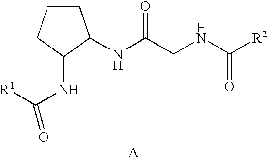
[A].N(C(CNC([R2])=O)=O)C1CCCC1NC([R1])=O
